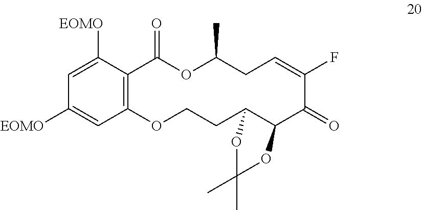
C12=C(C([EOMO])=CC([EOMO])=C1)C(=O)OC(C)CC=C(F)C(=O)C1C(CCO2)OC(C)(C)O1
